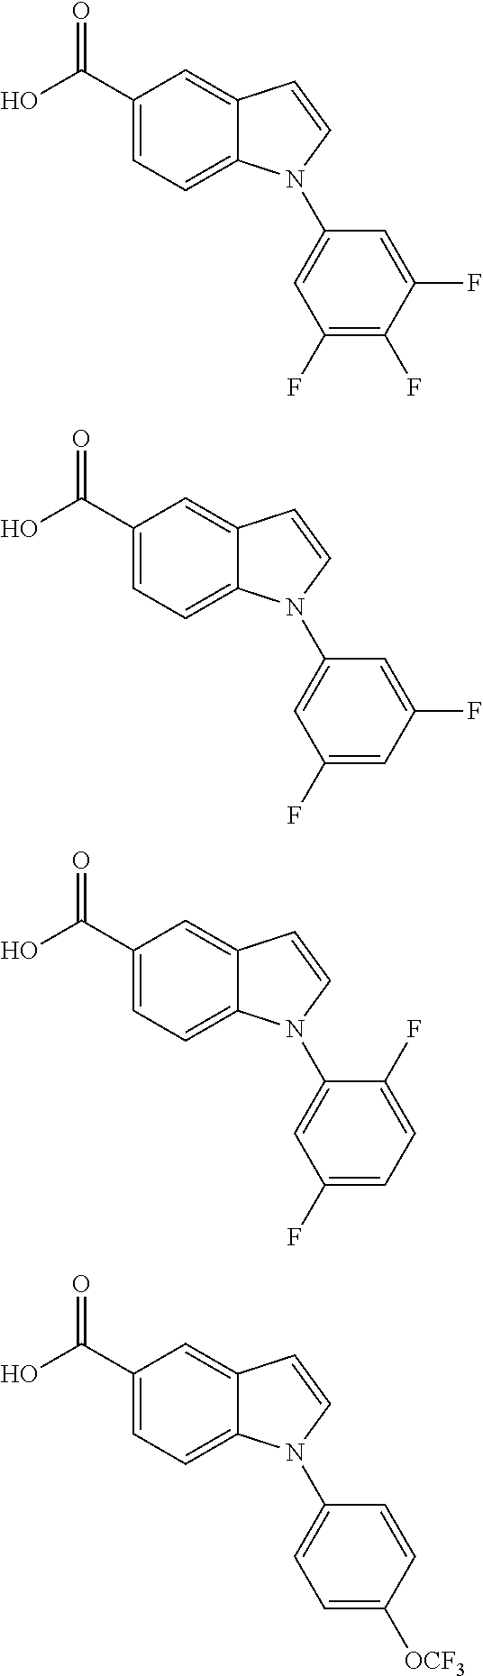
C1(C(=O)O)=CC=C2C(=C1)C=CN2C1=CC(F)=C(F)C(F)=C1.C1(C(=O)O)=CC=C2C(=C1)C=CN2C1=CC(F)=CC(F)=C1.C1(C(=O)O)=CC=C2C(=C1)C=CN2C1=CC(F)=CC=C1F.C1(C(=O)O)=CC=C2C(=C1)C=CN2C1=CC=C([OCF3])C=C1
